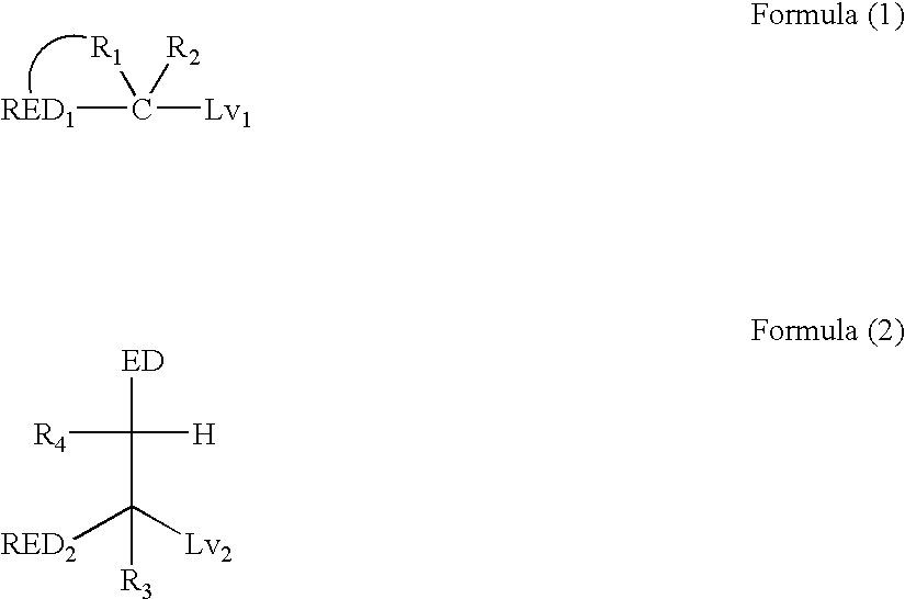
[RED1]C([R1])([R2])[Lv1].[ED]C([R4])([H])C([RED2])([Lv2])[R3]
